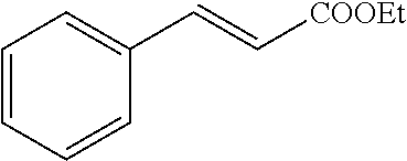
C1=CC=CC(C=C[COOEt])=C1
